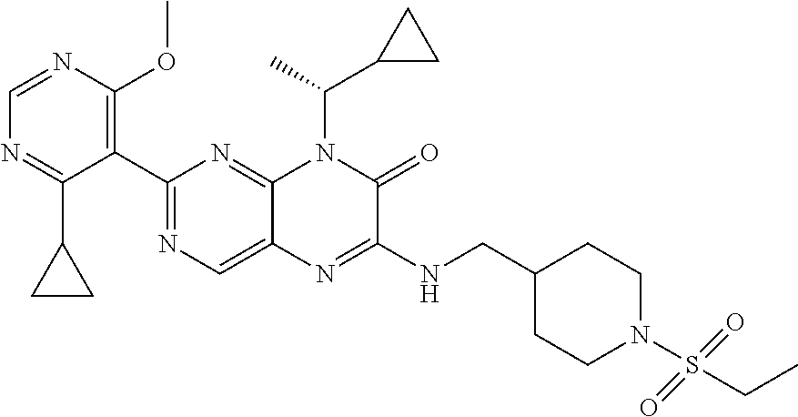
C1(C2=NC=C3C(=N2)N(C(C)C2CC2)C(=O)C(NCC2CCN(S(CC)(=O)=O)CC2)=N3)=C(OC)N=CN=C1C1CC1
